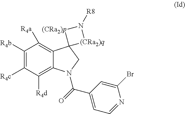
C12=C([R4a])C([R4b])=C([R4c])C([R4d])=C1N(C(C1=CC=NC(Br)=C1)=O)CC21[(CRa2)p]N([R8])[(CRa2)q]1
